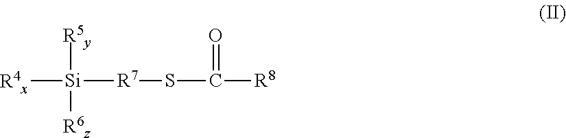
[R4x][Si]([R7]SC(=O)[R8])([R5y])[R6z]
